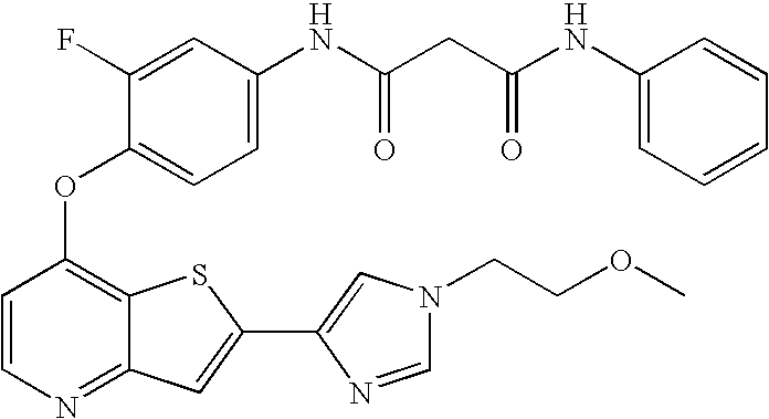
C1=CC(OC2=CC=C(NC(CC(NC3=CC=CC=C3)=O)=O)C=C2F)=C2C(=N1)C=C(C1=CN(CCOC)C=N1)S2
